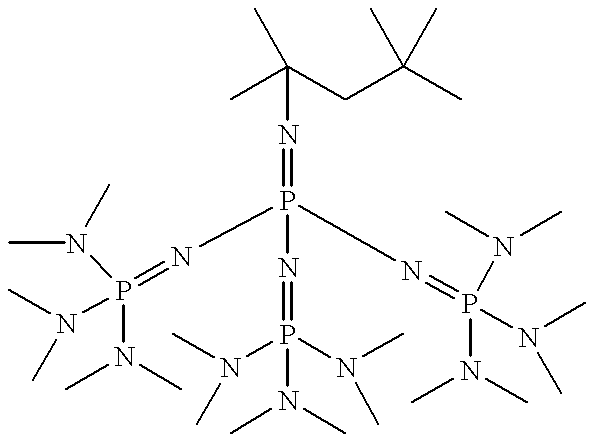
P(N(C)C)(=NP(=NC(C)(CC(C)(C)C)C)(N=P(N(C)C)(N(C)C)N(C)C)N=P(N(C)C)(N(C)C)N(C)C)(N(C)C)N(C)C
